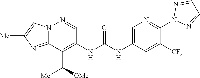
C1(NC(NC2=C(C([OMe])[Me])C3=NC([Me])=CN3N=C2)=O)=CN=C(N2N=CC=N2)C([CF3])=C1
